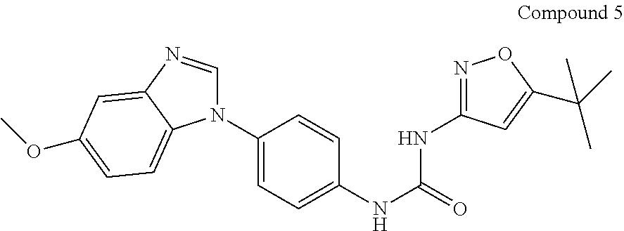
C1(N2C=NC3=CC(OC)=CC=C23)=CC=C(NC(=O)NC2=NOC(C(C)(C)C)=C2)C=C1
